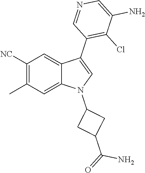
C1([NC])=C(C)C=C2C(=C1)C(C1=C(Cl)C(N)=CN=C1)=CN2C1CC(C(=O)N)C1
